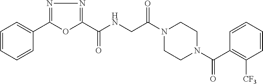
C1=CC=CC(C2=NN=C(C(NCC(N3CCN(C(C4=C([CF3])C=CC=C4)=O)CC3)=O)=O)O2)=C1
